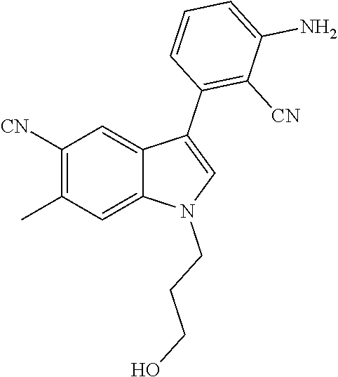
C1([CN])=C(C)C=C2C(=C1)C(C1=C([CN])C(N)=CC=C1)=CN2CCCO
